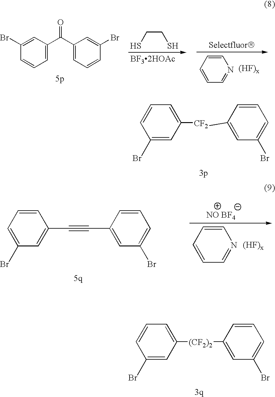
C1=CC=C([CF2]C2=CC(Br)=CC=C2)C=C1Br.SCCS.C1=CC=NC=C1.C1=CC=C(C(C2=CC=CC(Br)=C2)=O)C=C1Br.C1=CC=NC=C1.C1=C(Br)C=C(C#CC2=CC(Br)=CC=C2)C=C1.C1=CC=C([(CF2)2]C2=CC(Br)=CC=C2)C=C1Br
